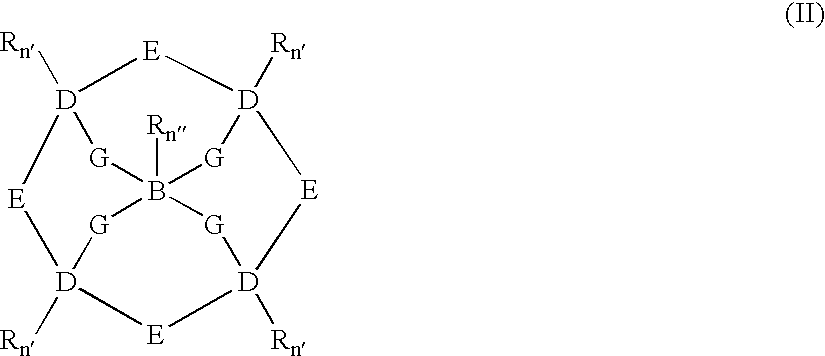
B123([Rn])[G][D]4([Rn])[E][D]([Rn])([G]1)[E][D]([Rn])([G]2)[E][D]([Rn])([G]3)[E]4
